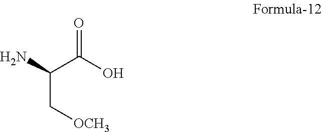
C(C[OCH3])(C(O)=O)N
